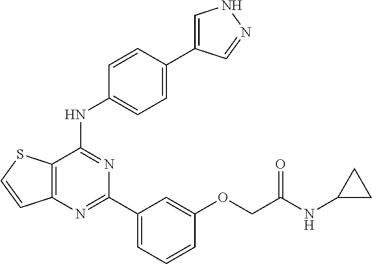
C12=C(C(NC3=CC=C(C4=CNN=C4)C=C3)=NC(C3=CC=CC(OCC(NC4CC4)=O)=C3)=N1)SC=C2
